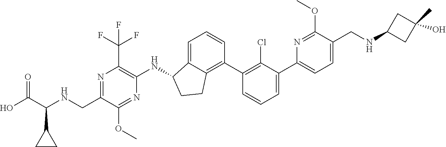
C1(CNC(C(O)=O)C2CC2)=NC(C(F)(F)F)=C(NC2C3=CC=CC(C4=C(Cl)C(C5=CC=C(CNC6CC(O)(C)C6)C(OC)=N5)=CC=C4)=C3CC2)N=C1OC
